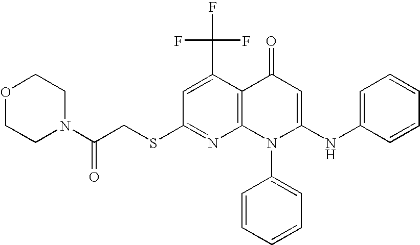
C1(SCC(N2CCOCC2)=O)=NC2=C(C(C(F)(F)F)=C1)C(=O)C=C(NC1=CC=CC=C1)N2C1=CC=CC=C1
